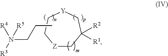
[Z]1CC([R2])([R1])C[Y]CC1.CCCN([R3])([R4])[R5]
